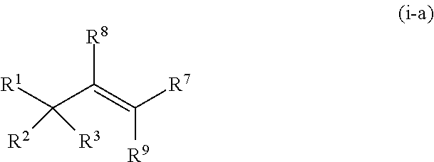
C(C(=C([R7])[R9])[R8])([R1])([R2])[R3]
